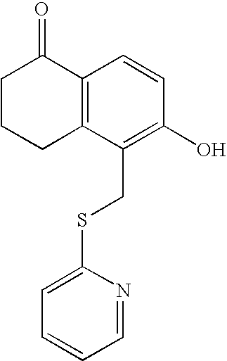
C1CCC2=C(C1=O)C=CC(O)=C2CSC1=CC=CC=N1
